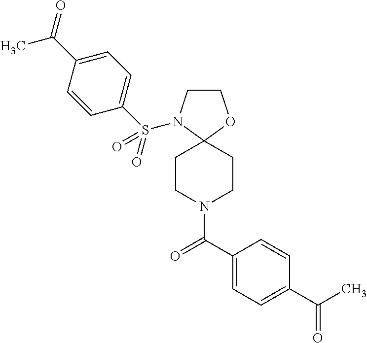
C1CN(S(C2=CC=C(C(=O)C)C=C2)(=O)=O)C2(O1)CCN(C(C1=CC=C(C(=O)C)C=C1)=O)CC2
